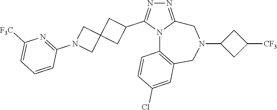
N1=C2N(C(C3CC4(C3)CN(C3=NC([F3C])=CC=C3)C4)=N1)C1=C(CN(C3CC([CF3])C3)C2)C=C(Cl)C=C1
